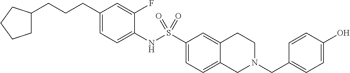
C1(CCCC2CCCC2)=CC=C(NS(C2=CC=C3C(=C2)CCN(CC2=CC=C(O)C=C2)C3)(=O)=O)C(F)=C1
